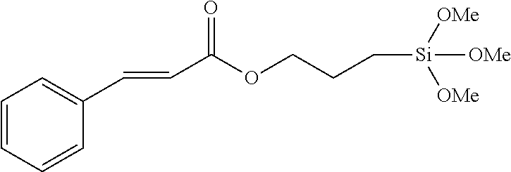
C1=CC=CC(C=CC(OCCC[Si]([OMe])([OMe])[OMe])=O)=C1
